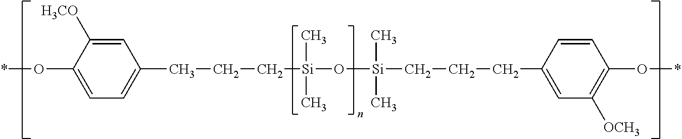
*OC1=CC=C(CCC[Si](C)(C)O[Si](C)(C)CCCC2=CC([OCH3])=C(O*)C=C2)C=C1[H3CO]
